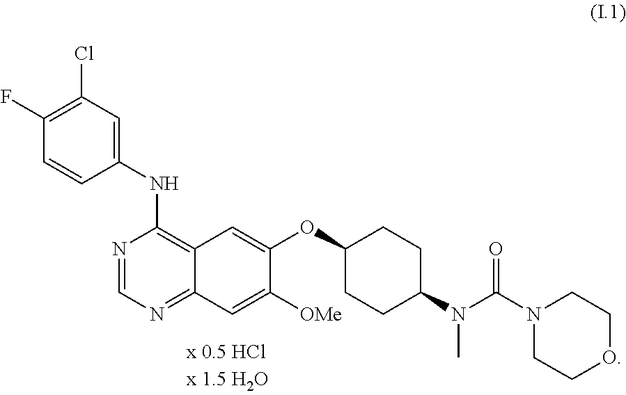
C1(NC2=C3C(=NC=N2)C=C([OMe])C(OC2CCC(N(C)C(=O)N4CCOCC4)CC2)=C3)=CC(Cl)=C(F)C=C1
